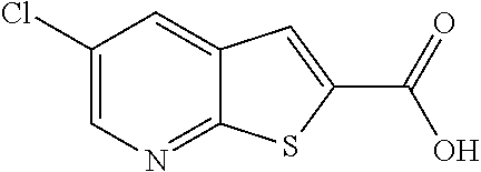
C12=NC=C(Cl)C=C1C=C(C(=O)O)S2
